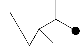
C1(C(C)C)(C)C(C)(C)C1
